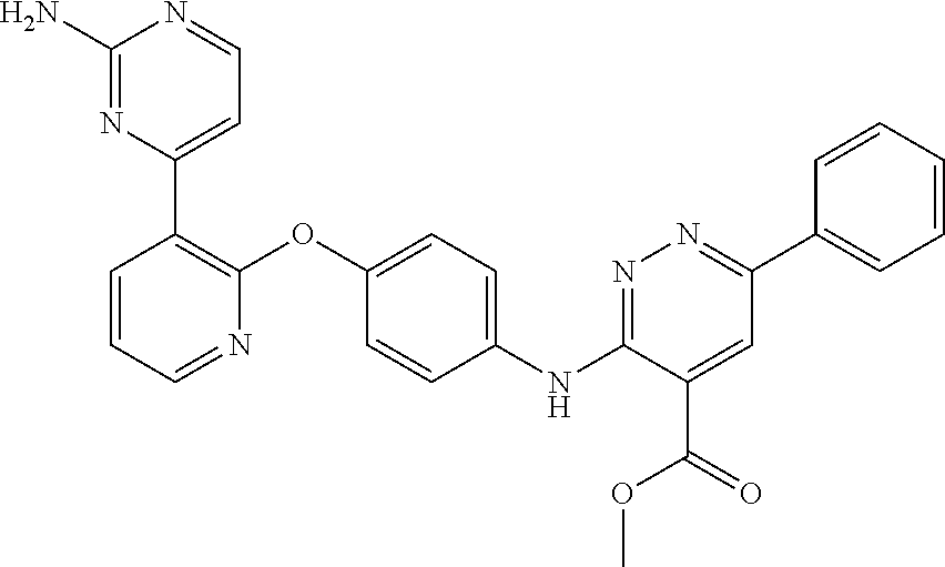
C1(N)=NC(C2=C(OC3=CC=C(NC4=NN=C(C5=CC=CC=C5)C=C4C(OC)=O)C=C3)N=CC=C2)=CC=N1
